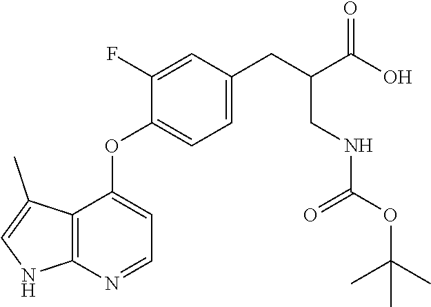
C12=C(N=CC=C1OC1=CC=C(CC(C(O)=O)CNC(OC(C)(C)C)=O)C=C1F)NC=C2C
